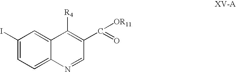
C1(I)=CC=C2C(=C1)C([R4])=C(C([OR11])=O)C=N2
